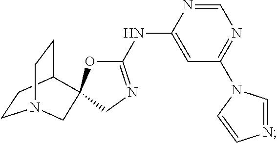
C1CC2CCN1CC21OC(NC2=CC(N3C=NC=C3)=NC=N2)=NC1
